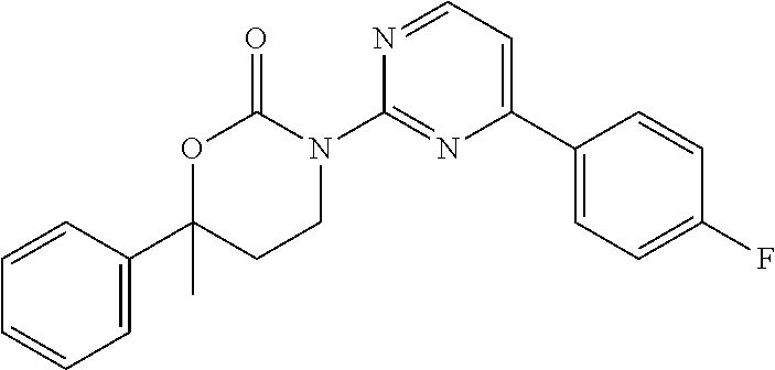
C1=CC(C2(C)CCN(C3=NC(C4=CC=C(F)C=C4)=CC=N3)C(=O)O2)=CC=C1
